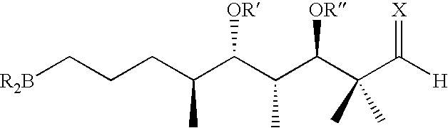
C(C(C(C(C(C(C([H])=[X])(C)C)[OR])C)[OR])C)CC[R2B]
